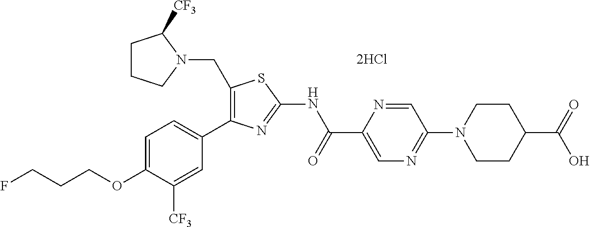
C1(CN2C([CF3])CCC2)=C(C2=CC=C(OCCCF)C([CF3])=C2)N=C(NC(C2=CN=C(N3CCC(C(=O)O)CC3)C=N2)=O)S1.[2HCl]
